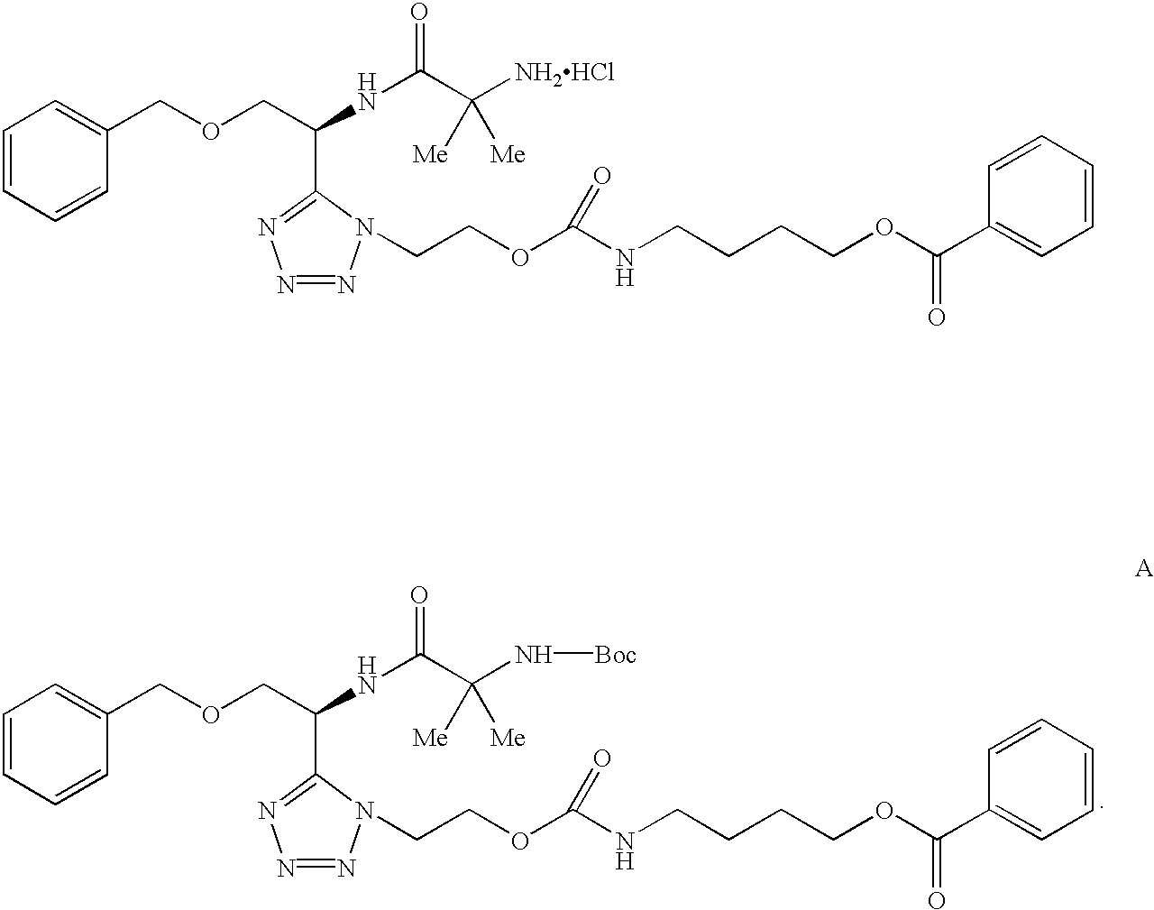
C1=CC=CC(COCC(NC(C([NH2HCl])([Me])[Me])=O)C2=NN=NN2CCOC(NCCCCOC(C2=CC=CC=C2)=O)=O)=C1.C1=CC=CC(COCC(NC(C(N[Boc])([Me])[Me])=O)C2=NN=NN2CCOC(NCCCCOC(C2=CC=CC=C2)=O)=O)=C1
